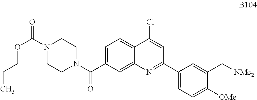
C1=C(C(N2CCN(C(=O)OCCC)CC2)=O)C=C2C(=C1)C(Cl)=CC(C1=CC=C([OMe])C(C[NMe2])=C1)=N2
